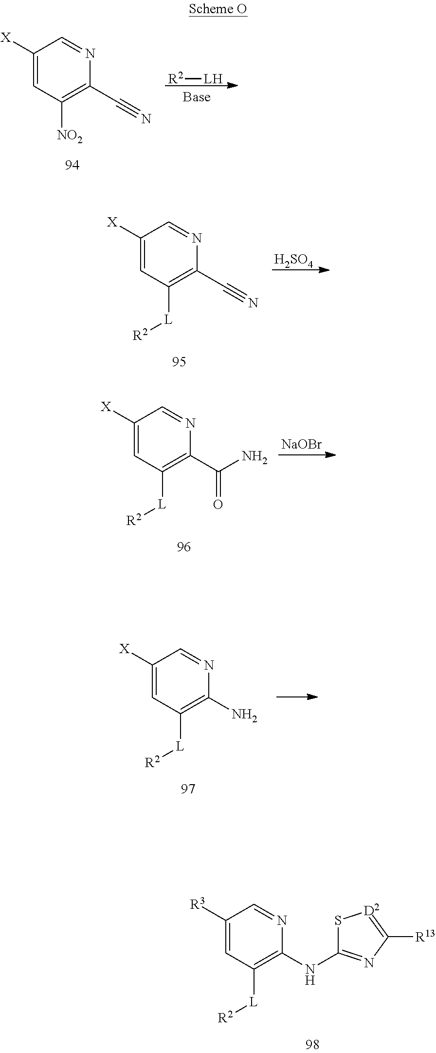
C1([X])=CC([NO2])=C(C#N)N=C1.[R2][LH].[NaOBr].C1([X])=CC([L][R2])=C(C(N)=O)N=C1.C1([X])=CC([L][R2])=C(N)N=C1.C1([R3])=CC([L][R2])=C(NC2=NC([R13])=[D2]S2)N=C1.C1([X])=CC([L][R2])=C(C#N)N=C1.[H2SO4]
